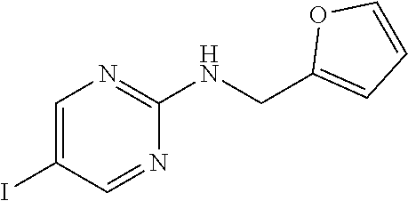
C1=C(I)C=NC(NCC2=CC=CO2)=N1
